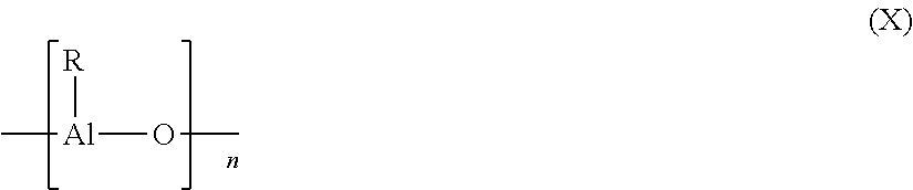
C[Al]([R])OC
